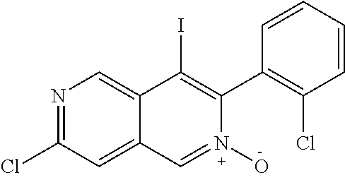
N1=C(Cl)C=C2C(=C1)C(I)=C(C1=C(Cl)C=CC=C1)N(O)=C2
